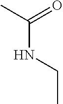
C(NCC)(C)=O
